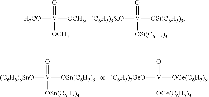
[H3CO][V]([OCH3])(=O)[OCH3].[(C6H5)3SiO][V]([OSi(C6H5)3])(=O)[OSi(C6H5)3].[(C6H5)3SnO][V]([OSn(C6H5)3])(=O)[OSn(C6H5)3].[(C6H5)3GeO][V]([OGe(C6H5)3])(=O)[OGe(C6H5)3]
